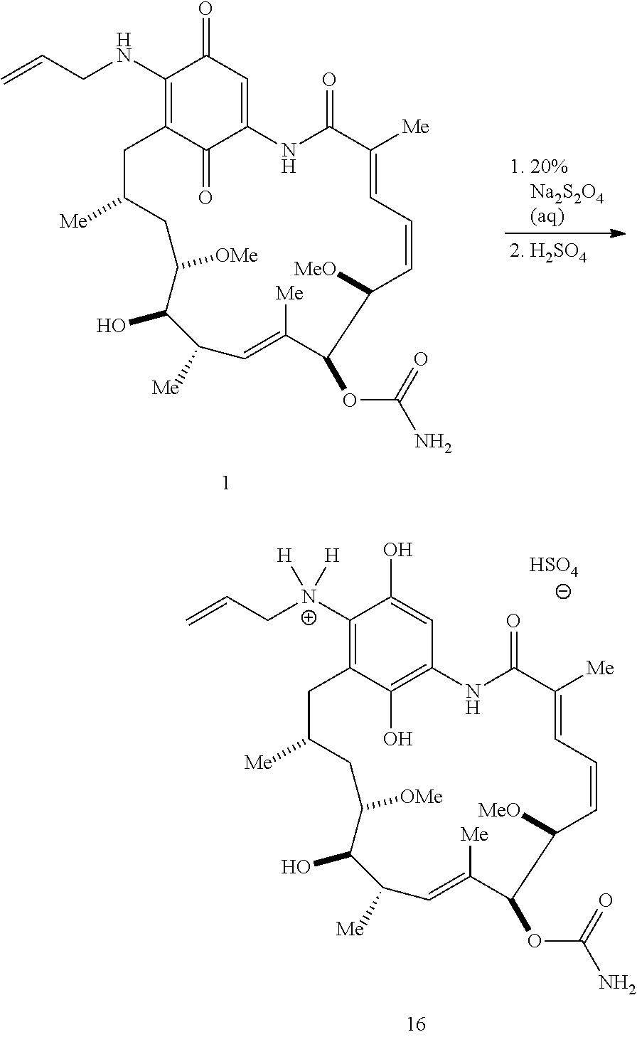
C1(NCC=C)=C2C(=O)C(=CC1=O)NC(=O)C([Me])=CC=CC([MeO])C(OC(=O)N)C([Me])=CC([Me])C(O)C([OMe])CC([Me])C2.C1([N+](CC=C)([H])[H])=C2C(O)=C(C=C1O)NC(=O)C([Me])=CC=CC([MeO])C(OC(=O)N)C([Me])=CC([Me])C(O)C([OMe])CC([Me])C2.[HSO4]
